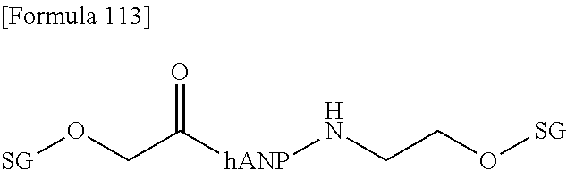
[SG]OCC([hANP]NCCO[SG])=O
